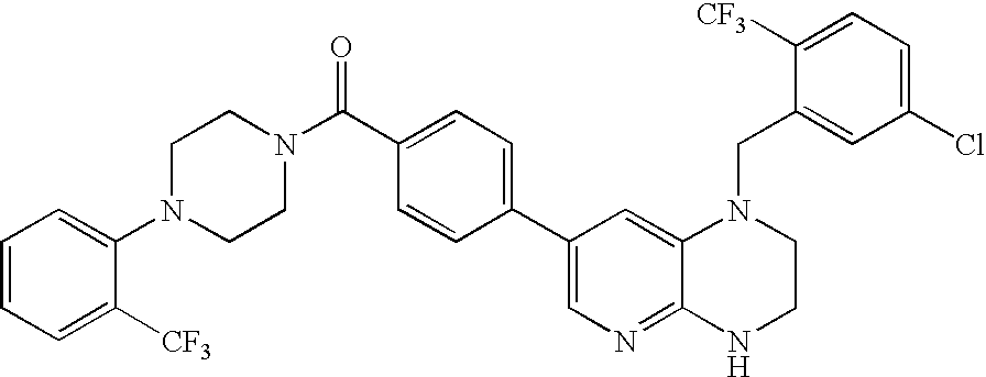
C1=CC=C([CF3])C(N2CCN(C(C3=CC=C(C4=CN=C5C(=C4)N(CC4=CC(Cl)=CC=C4[CF3])CCN5)C=C3)=O)CC2)=C1
